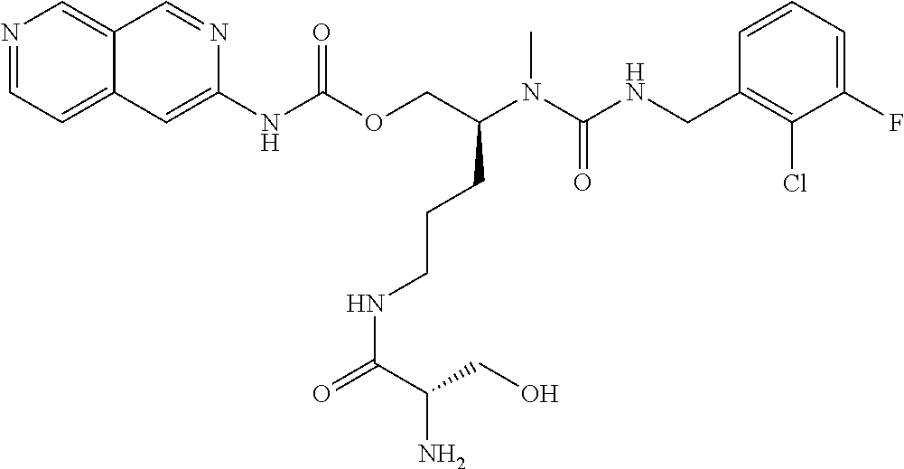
C1=CC(CNC(N(C(COC(NC2=CC3=CC=NC=C3C=N2)=O)CCCNC(C(N)CO)=O)C)=O)=C(Cl)C(F)=C1
